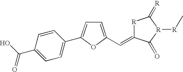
[R]1C(=CC2=CC=C(C3=CC=C(C(O)=O)C=C3)O2)C(=O)[R]([R]C)C1=[R]
